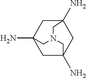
C1C2(N)CC3(N)CC1(N)CN(C2)C3
